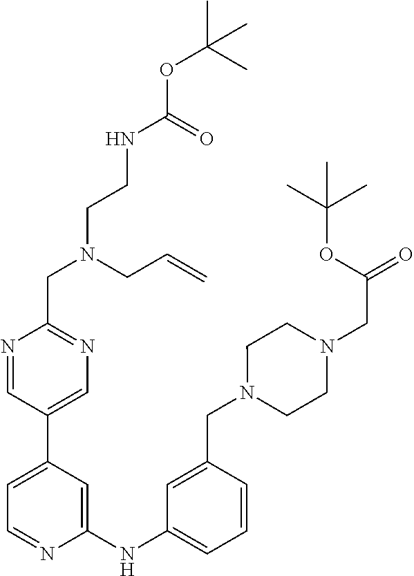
N1=CC(C2=CC=NC(NC3=CC=CC(CN4CCN(CC(=O)OC(C)(C)C)CC4)=C3)=C2)=CN=C1CN(CCNC(OC(C)(C)C)=O)CC=C
